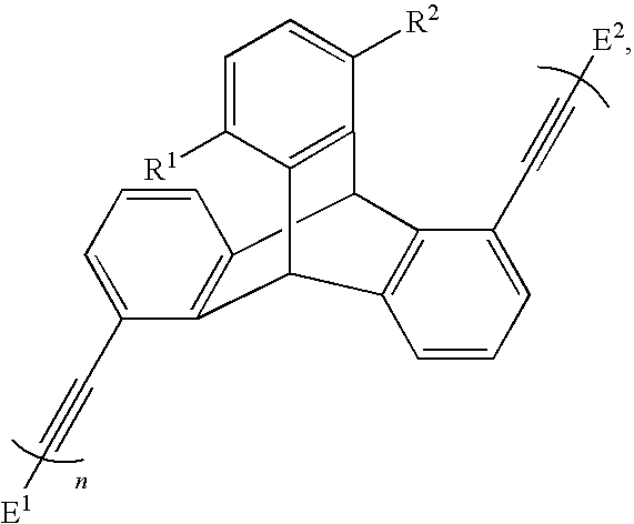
C1=CC=C(C#C[E1])C2=C1C1C3=C(C2C2=C1C([R2])=CC=C2[R1])C=CC=C3C#C[E2]
